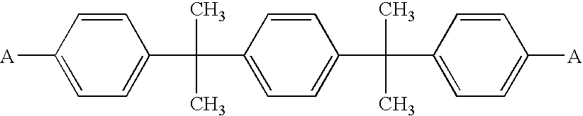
C1=CC([A])=CC=C1C(C)(C)C1=CC=C(C(C2=CC=C([A])C=C2)(C)C)C=C1
